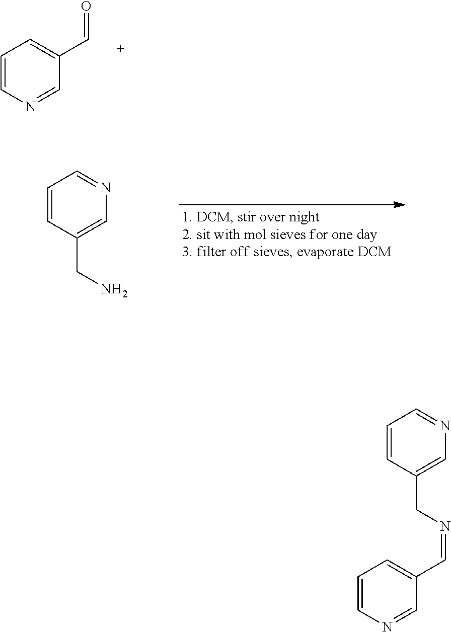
C1=CN=CC(C=O)=C1.C1=CC(CN)=CN=C1.C1=CC(CN=CC2=CC=CN=C2)=CN=C1
